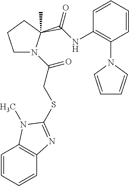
C1CCC(C)(C(=O)NC2=C(N3C=CC=C3)C=CC=C2)N1C(=O)CSC1=NC2=C(C=CC=C2)N1C
